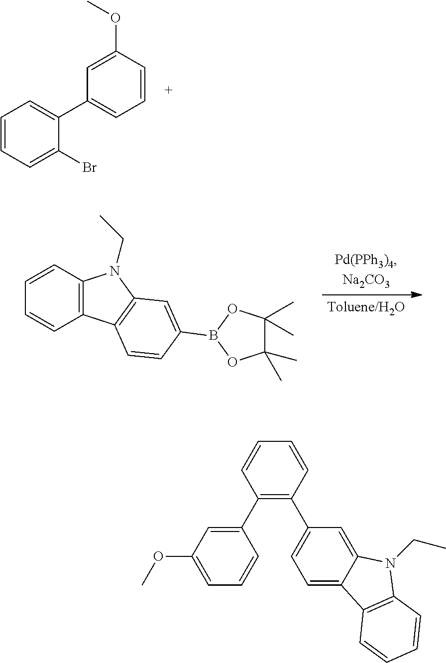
C1=CC=C(Br)C(C2=CC=CC(OC)=C2)=C1.C1=CC=CC2=C1N(CC)C1=C2C=CC(B2OC(C)(C)C(C)(C)O2)=C1.C1(C2=CC(OC)=CC=C2)=C(C2=CC=C3C(=C2)N(CC)C2=C3C=CC=C2)C=CC=C1
